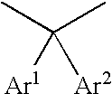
CC(C)([Ar1])[Ar2]
